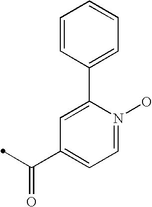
C1=CC(C2=CC(C(=O)C)=CC=N2O)=CC=C1
